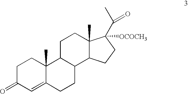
C1C(=O)C=C2C(C)(C1)C1C(CC2)C2C(C)(CC1)C(C(C)=O)([OCOCH3])CC2
